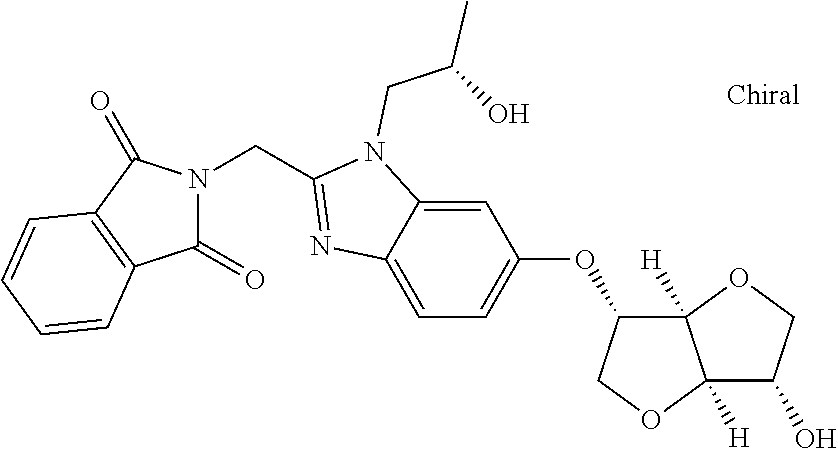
C1(=O)N(CC2=NC3=CC=C(OC4C5([H])C([H])(OC4)C(O)CO5)C=C3N2CC(O)C)C(=O)C2=C1C=CC=C2
